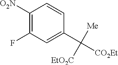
C1([O2N])=C(F)C=C(C([EtO2C])([Me])[CO2Et])C=C1
